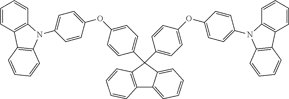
C12=C(C=CC=C1)C(C1=CC=C(OC3=CC=C(N4C5=C(C=CC=C5)C5=C4C=CC=C5)C=C3)C=C1)(C1=CC=C(OC3=CC=C(N4C5=C(C=CC=C5)C5=C4C=CC=C5)C=C3)C=C1)C1=CC=CC=C21
